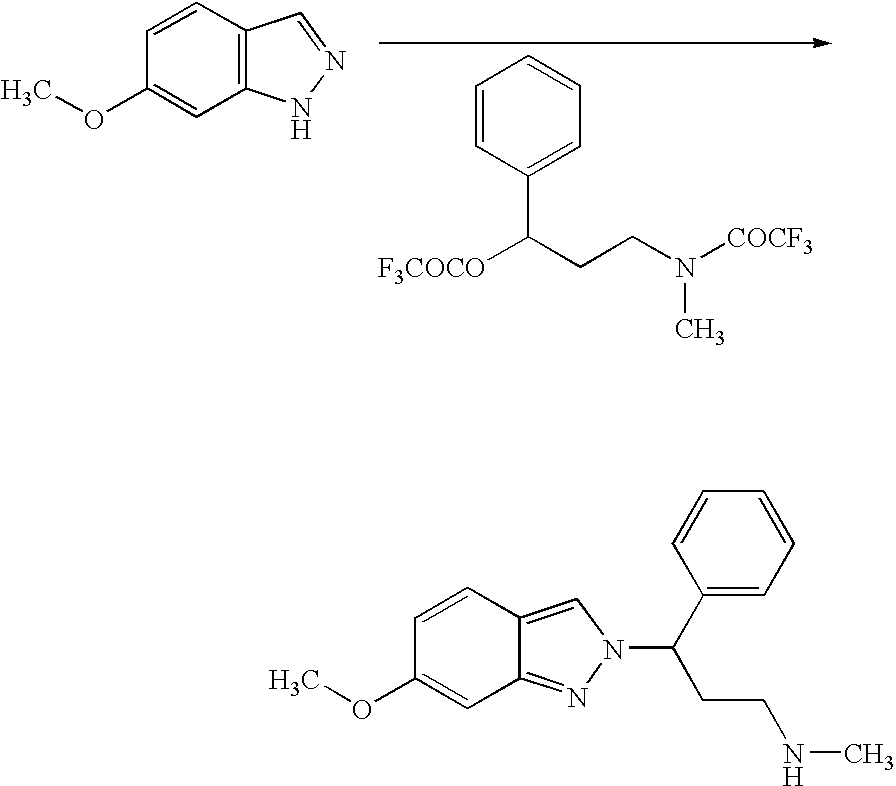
C1=CC2=C(C=C1OC)NN=C2.C1=CC(C([F3COCO])CCN(C)[COCF3])=CC=C1.C1=CC2=CN(C(CCNC)C3=CC=CC=C3)N=C2C=C1OC
